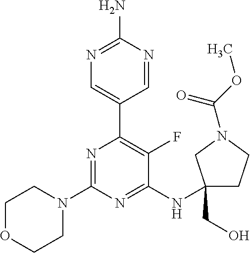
N1=C(N)N=CC(C2=C(F)C(NC3(CO)CCN(C(OC)=O)C3)=NC(N3CCOCC3)=N2)=C1
